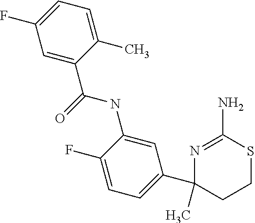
C1(C2=CC=C(F)C(NC(=O)C3=CC(F)=CC=C3C)=C2)(C)CCSC(N)=N1
